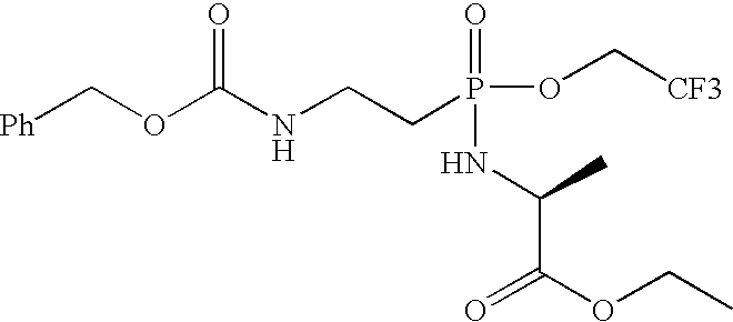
[CF3]COP(CCNC(OC[Ph])=O)(=O)NC(C(=O)OCC)C
